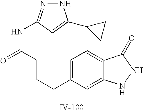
C1=C(CCCC(NC2=NNC(C3CC3)=C2)=O)C=C2C(=C1)C(=O)NN2
